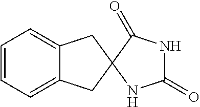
C1=CC=C2C(=C1)CC1(C2)NC(=O)NC1=O
